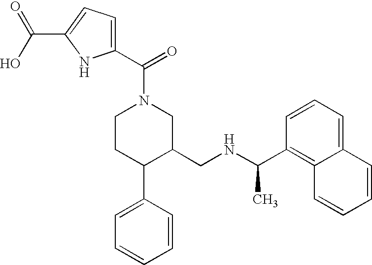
C1CC(C2=CC=CC=C2)C(CNC(C)C2=C3C(=CC=C2)C=CC=C3)CN1C(=O)C1=CC=C(C(O)=O)N1
